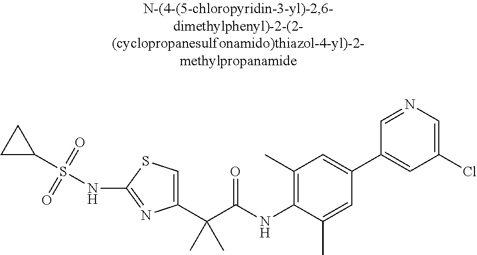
C1(C(C(NC2=C(C)C=C(C3=CC(Cl)=CN=C3)C=C2C)=O)(C)C)=CSC(NS(C2CC2)(=O)=O)=N1
